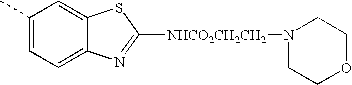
C1(C)=CC=C2C(=C1)SC([NHCO2CH2CH2]N1CCOCC1)=N2
